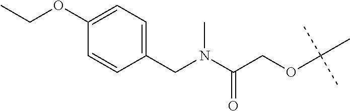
C1(CN(C(COC(C)(C)C)=O)C)=CC=C(OCC)C=C1
